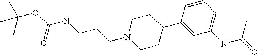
C1(C2CCN(CCCNC(OC(C)(C)C)=O)CC2)=CC(NC(=O)C)=CC=C1
